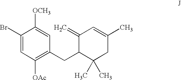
C1(Br)=CC([OAc])=C(CC2C(C)(C)CC(C)=CC2=C)C=C1[OCH3]
